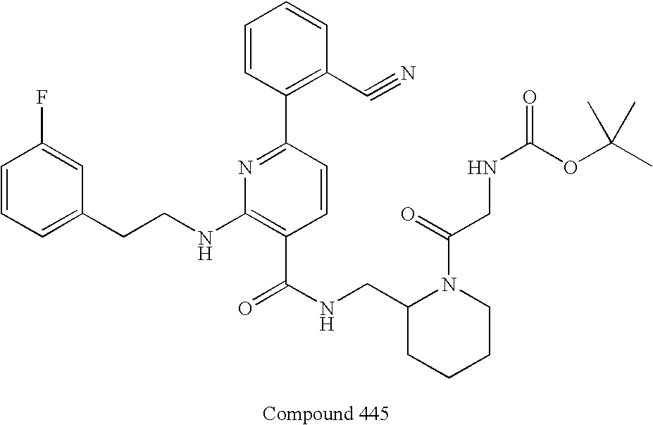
C1=CC=C(CCNC2=C(C(NCC3CCCCN3C(CNC(OC(C)(C)C)=O)=O)=O)C=CC(C3=C(C#N)C=CC=C3)=N2)C=C1F
